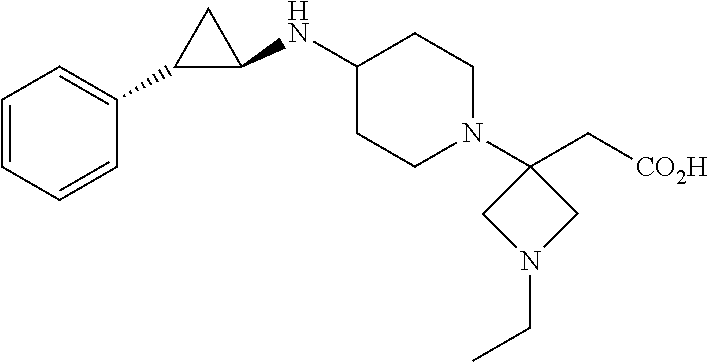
C([CO2H])C1(N2CCC(NC3C(C4=CC=CC=C4)C3)CC2)CN(CC)C1
